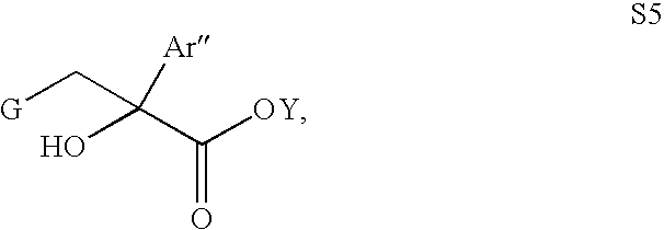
[G]CC([Ar])(O)C([OY])=O
